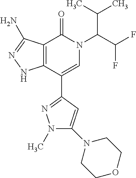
N1(C(C(F)F)C(C)C)C(=O)C2=C(C(C3=NN(C)C(N4CCOCC4)=C3)=C1)NN=C2N
